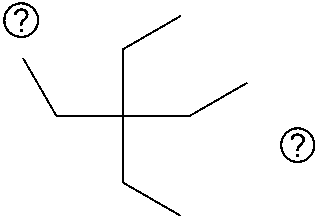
C(CC)(CC)(CC)CC
